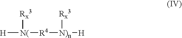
[N(]([H])([Rx3])[R4][N)n]([H])[Rx3]
